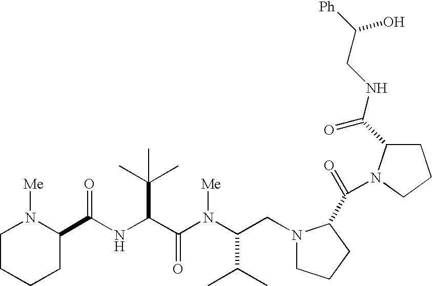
N(C(C(N(C(C(C)C)CN1CCCC1C(=O)N1C(C(NCC([Ph])O)=O)CCC1)[Me])=O)C(C)(C)C)C(=O)C1N([Me])CCCC1
